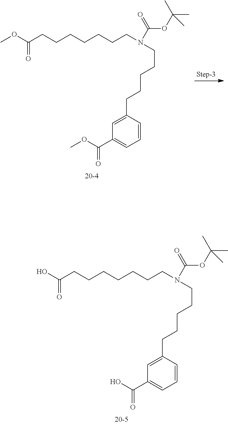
OC(CCCCCCCN(CCCCCC1=CC(C(O)=O)=CC=C1)C(OC(C)(C)C)=O)=O.COC(CCCCCCCN(CCCCCC1=CC(C(OC)=O)=CC=C1)C(OC(C)(C)C)=O)=O
